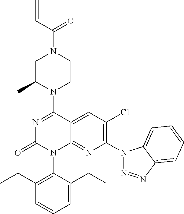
C(N1CC(C)N(C2=NC(=O)N(C3=C(CC)C=CC=C3CC)C3=NC(N4N=NC5=CC=CC=C45)=C(Cl)C=C23)CC1)(C=C)=O
